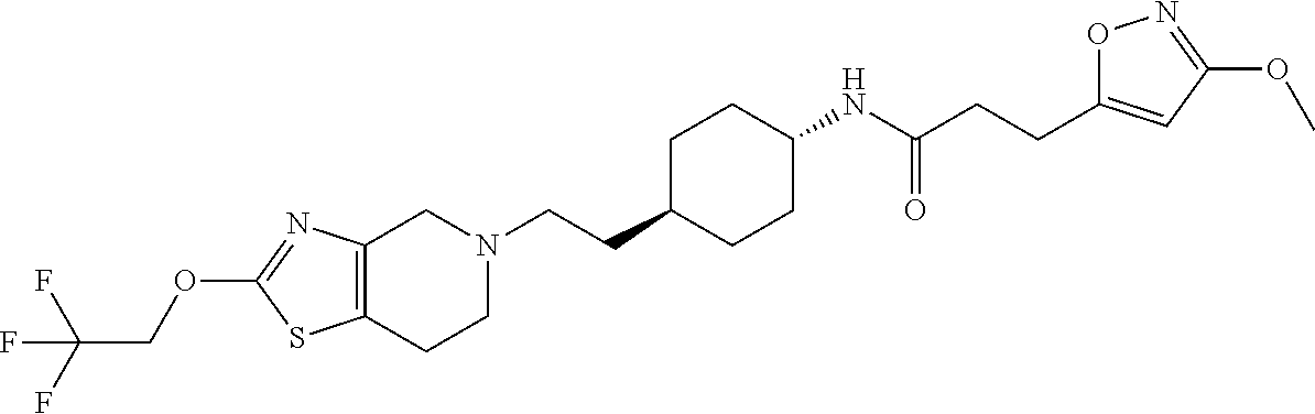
C12=C(CCN(CCC3CCC(NC(CCC4=CC(OC)=NO4)=O)CC3)C1)SC(OCC(F)(F)F)=N2
